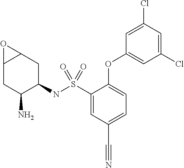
N(S(C1=CC(C#N)=CC=C1OC1=CC(Cl)=CC(Cl)=C1)(=O)=O)C1CC2C(CC1N)O2
